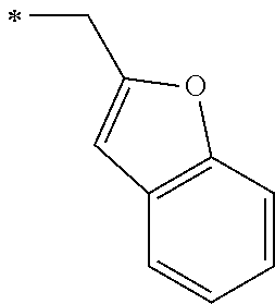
C(C)C1=CC2=C(C=CC=C2)O1
